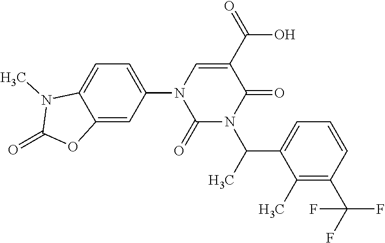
C12=CC=C(N3C(=O)N(C(C4=CC=CC(C(F)(F)F)=C4C)C)C(=O)C(C(O)=O)=C3)C=C1OC(=O)N2C
